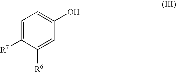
C1=C([R7])C([R6])=CC(O)=C1
